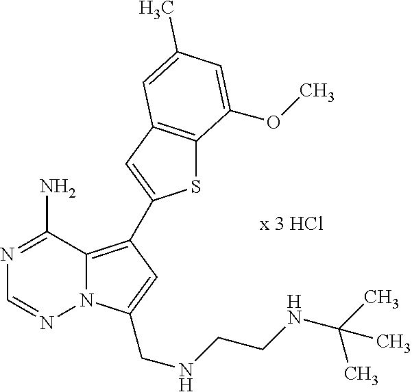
S1C2=C(C=C1C1=C3N(N=CN=C3N)C(CNCCNC(C)(C)C)=C1)C=C(C)C=C2OC
